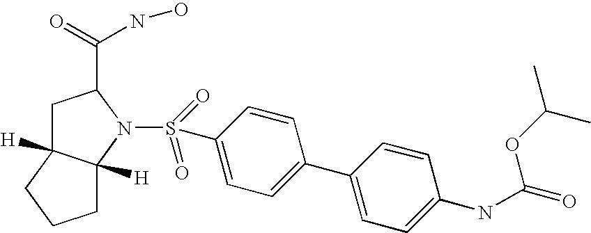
C1C2([H])C([H])(N(S(=O)(=O)C3=CC=C(C4=CC=C(NC(=O)OC(C)C)C=C4)C=C3)C1C(=O)NO)CCC2
